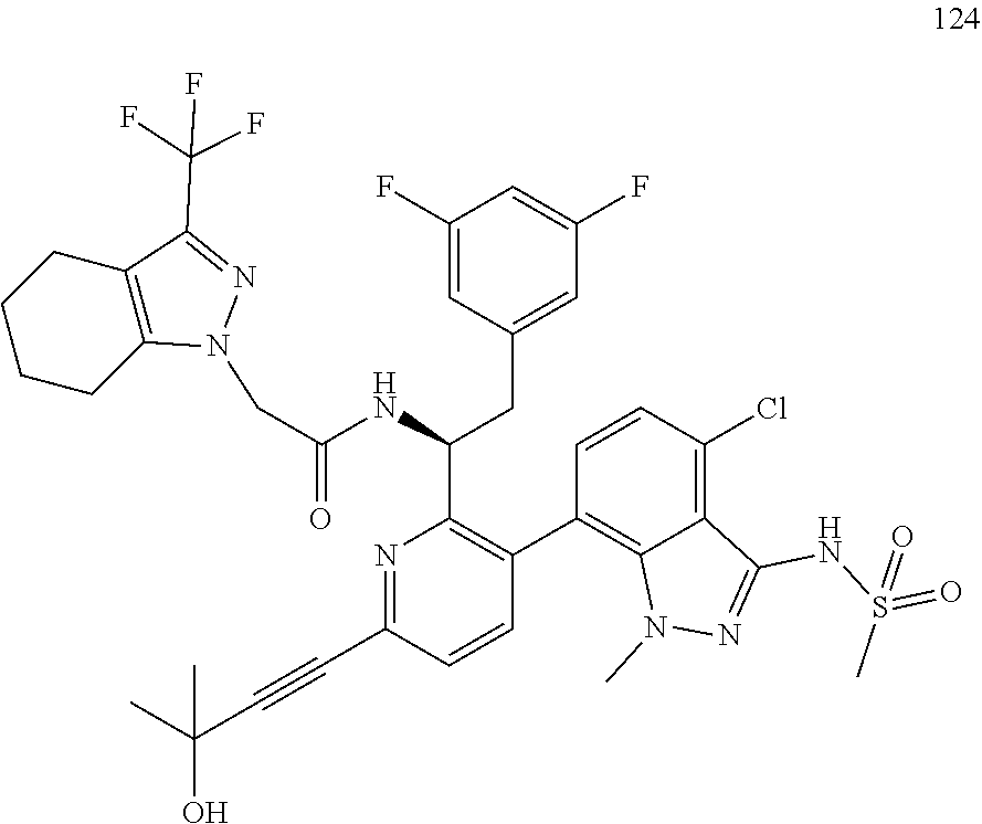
N1=C(C#CC(C)(O)C)C=CC(C2=C3C(=C(Cl)C=C2)C(NS(=O)(C)=O)=NN3C)=C1C(NC(=O)CN1C2=C(CCCC2)C(C(F)(F)F)=N1)CC1=CC(F)=CC(F)=C1
